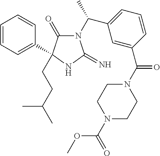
N1(C(C2=CC=CC(C(=O)N3CCN(C(=O)OC)CC3)=C2)C)C(=O)C(CCC(C)C)(C2=CC=CC=C2)NC1=N
